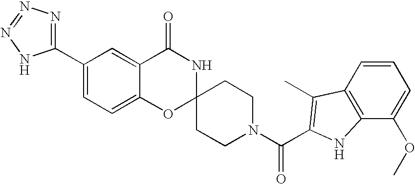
C1(C2=NN=NN2)=CC=C2C(=C1)C(=O)NC1(O2)CCN(C(=O)C2=C(C)C3=C(C(OC)=CC=C3)N2)CC1
